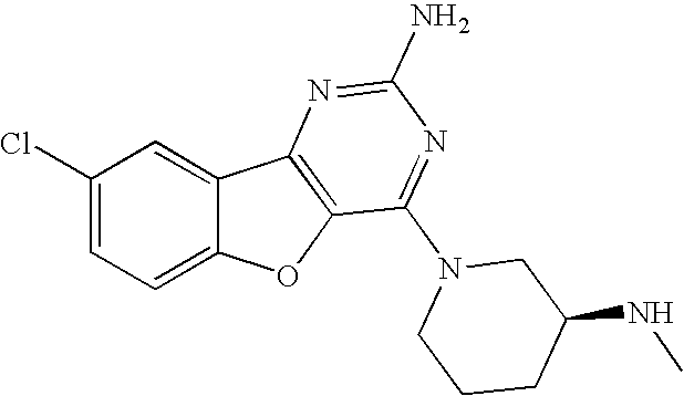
C1(Cl)=CC=C2C(=C1)C1=C(O2)C(N2CCCC(NC)C2)=NC(N)=N1
